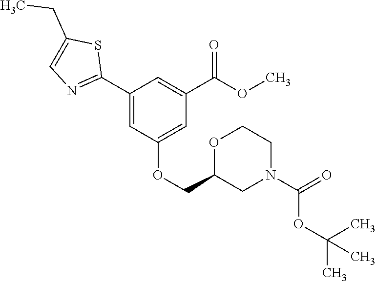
C1(C2=NC=C(CC)S2)=CC(OCC2CN(C(=O)OC(C)(C)C)CCO2)=CC(C(OC)=O)=C1
